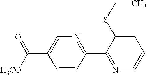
C1=CC(C2=NC=CC=C2SCC)=NC=C1C(=O)[H3CO]
